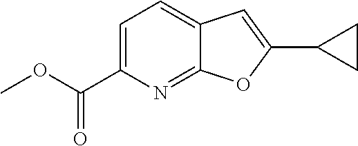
C1=C(C(OC)=O)N=C2C(=C1)C=C(C1CC1)O2
